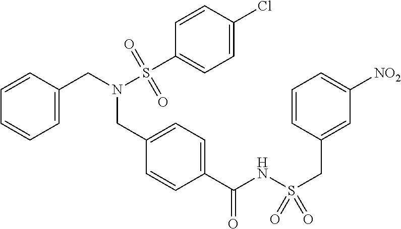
C1=C(CN(S(C2=CC=C(Cl)C=C2)(=O)=O)CC2=CC=C(C(NS(CC3=CC([NO2])=CC=C3)(=O)=O)=O)C=C2)C=CC=C1
